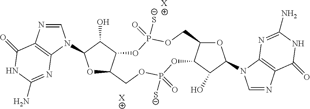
[X].[X].O1C2C(C(O)C1N1C=NC3=C1N=C(N)NC3=O)OP(=O)([S-])OCC1C(OP([S-])(=O)OC2)C(O)C(N2C=NC3=C2N=C(N)NC3=O)O1
